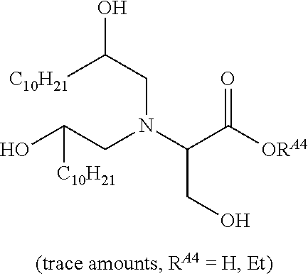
OC(CN(C(C([ORA4])=O)CO)CC(O)[C10H21])[C10H21]
